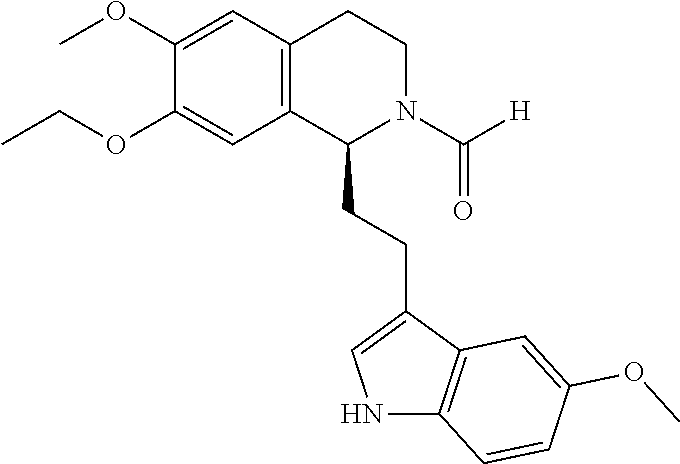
C12=C(C=C(OC)C(OCC)=C1)CCN(C([H])=O)C2CCC1=CNC2=C1C=C(OC)C=C2
